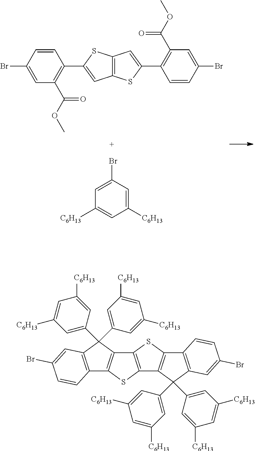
C1=CC(Br)=CC(C(OC)=O)=C1C1=CC2=C(S1)C=C(C1=C(C(OC)=O)C=C(Br)C=C1)S2.C1([C6H13])=CC(Br)=CC([C6H13])=C1.C12=C(C(C3=CC([C6H13])=CC([C6H13])=C3)(C3=CC([C6H13])=CC([C6H13])=C3)C3=C1SC1=C3SC3=C1C(C1=CC([C6H13])=CC([C6H13])=C1)(C1=CC([C6H13])=CC([C6H13])=C1)C1=C3C=CC(Br)=C1)C=C(Br)C=C2
